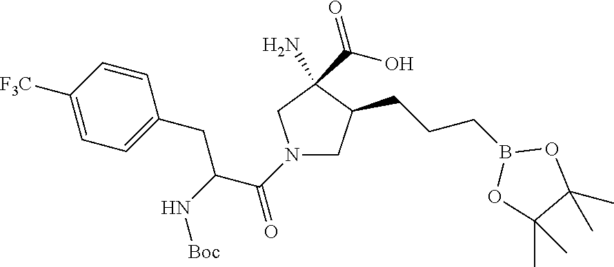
N1(C(=O)C(CC2=CC=C([F3C])C=C2)N[Boc])CC(CCCB2OC(C)(C)C(C)(C)O2)C(N)(C(O)=O)C1
